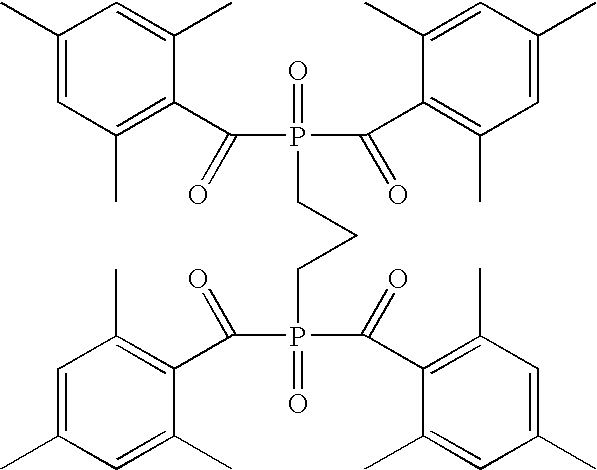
C1(C)=CC(C)=C(C(P(C(C2=C(C)C=C(C)C=C2C)=O)(=O)CCCP(C(C2=C(C)C=C(C)C=C2C)=O)(C(C2=C(C)C=C(C)C=C2C)=O)=O)=O)C(C)=C1
